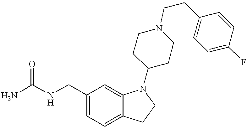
C1=C(CNC(N)=O)C=C2C(=C1)CCN2C1CCN(CCC2=CC=C(F)C=C2)CC1
